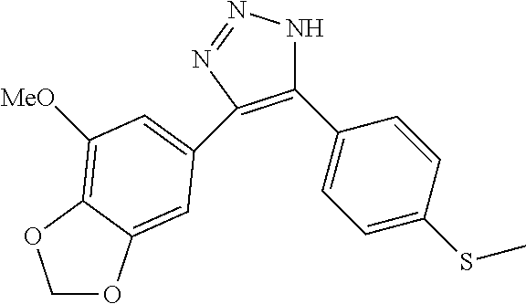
C1(C2=CC=C(SC)C=C2)=C(C2=CC([MeO])=C3C(=C2)OCO3)N=NN1
